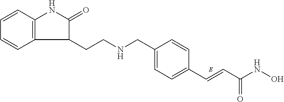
C1=CC2=C(C=C1)C(CCNCC1=CC=C(C=CC(NO)=O)C=C1)C(=O)N2
